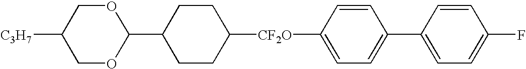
C1OC(C2CCC([CF2O]C3=CC=C(C4=CC=C(F)C=C4)C=C3)CC2)OCC1[C3H7]
